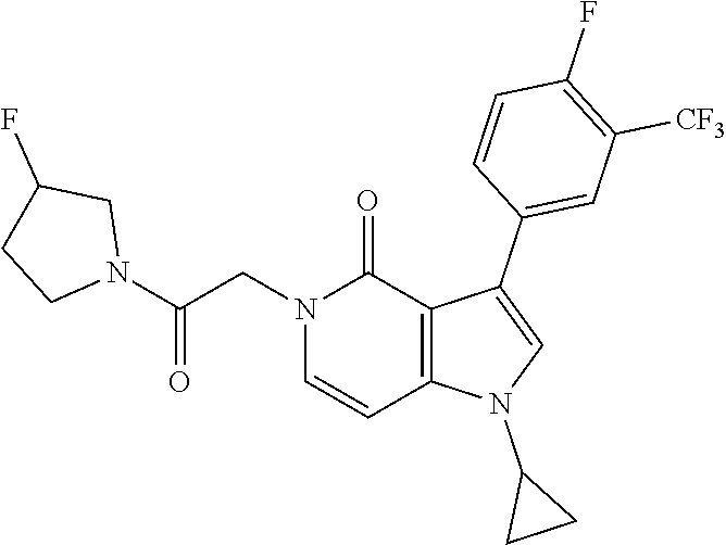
C1(F)=C([CF3])C=C(C2=CN(C3CC3)C3=C2C(=O)N(CC(N2CC(F)CC2)=O)C=C3)C=C1
